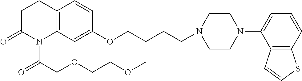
C12=C(C=C(OCCCCN3CCN(C4=CC=CC5=C4C=CS5)CC3)C=C1)N(C(COCCOC)=O)C(=O)CC2
